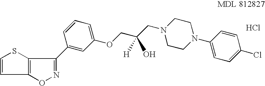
O1N=C(C2=CC(OCC(CN3CCN(C4=CC=C(Cl)C=C4)CC3)(O)[H])=CC=C2)C2=C1C=CS2.Cl
